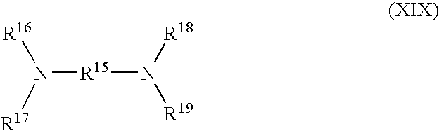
[R16]N([R15]N([R18])[R19])[R17]
